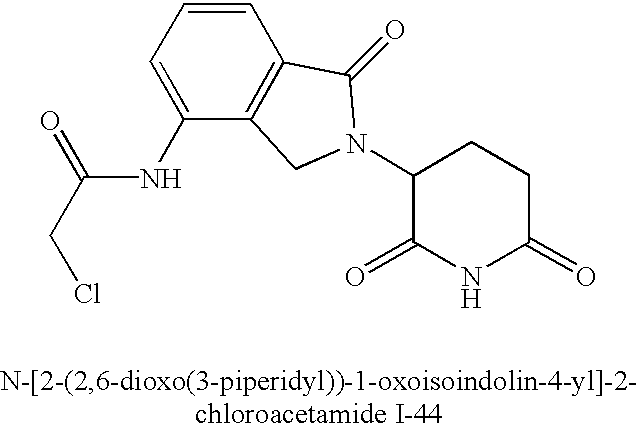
C(NC1=CC=CC2=C1CN(C1C(=O)NC(=O)CC1)C2=O)(CCl)=O
